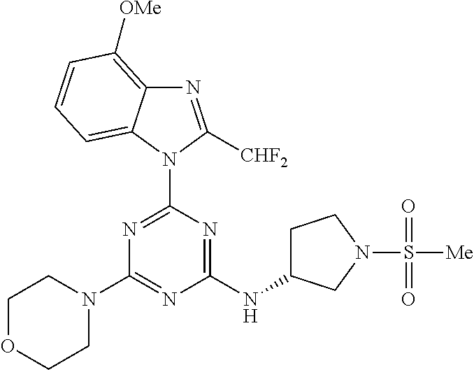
N1=C([CHF2])N(C2=NC(N3CCOCC3)=NC(NC3CCN(S([Me])(=O)=O)C3)=N2)C2=CC=CC([OMe])=C12
